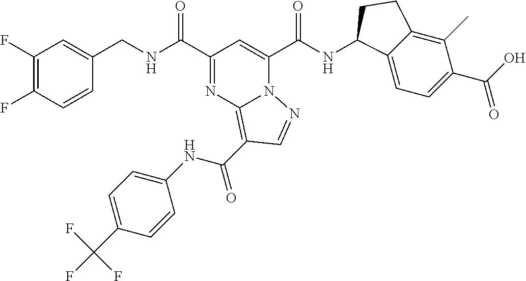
C1(F)=C(F)C=CC(CNC(C2=NC3=C(C(=O)NC4=CC=C(C(F)(F)F)C=C4)C=NN3C(C(NC3C4=CC=C(C(O)=O)C(C)=C4CC3)=O)=C2)=O)=C1
